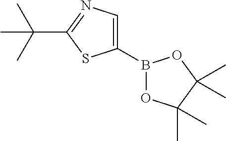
C1(B2OC(C)(C)C(C)(C)O2)=CN=C(C(C)(C)C)S1
